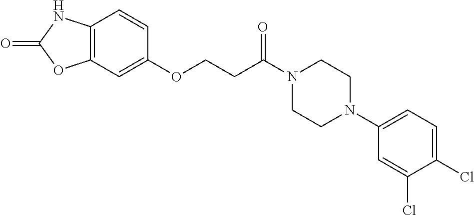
C12=C(C=C(OCCC(N3CCN(C4=CC=C(Cl)C(Cl)=C4)CC3)=O)C=C1)OC(=O)N2
